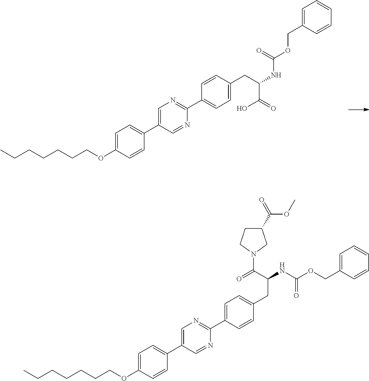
CCCCCCCOC1=CC=C(C2=CN=C(C3=CC=C(CC(C(=O)O)NC(OCC4=CC=CC=C4)=O)C=C3)N=C2)C=C1.CCCCCCCOC1=CC=C(C2=CN=C(C3=CC=C(CC(C(N4CC(C(=O)OC)CC4)=O)NC(OCC4=CC=CC=C4)=O)C=C3)N=C2)C=C1
